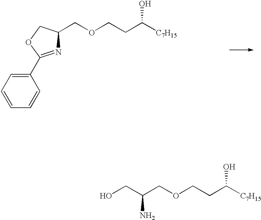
C1(C2=NC(COCCC([C7H15])O)CO2)=CC=CC=C1.C(COCCC([C7H15])O)(N)CO
